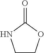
C1COC(=O)N1
